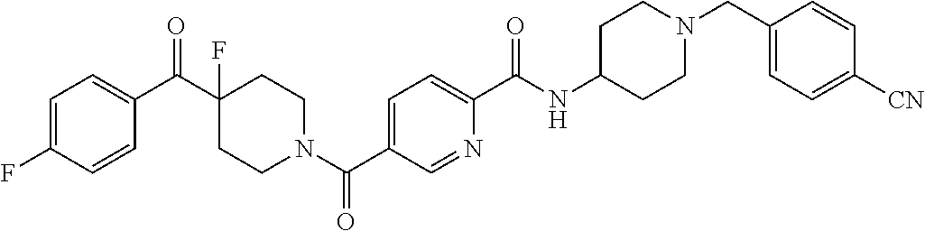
C1=C(F)C=CC(C(C2(F)CCN(C(C3=CC=C(C(NC4CCN(CC5=CC=C([CN])C=C5)CC4)=O)N=C3)=O)CC2)=O)=C1
